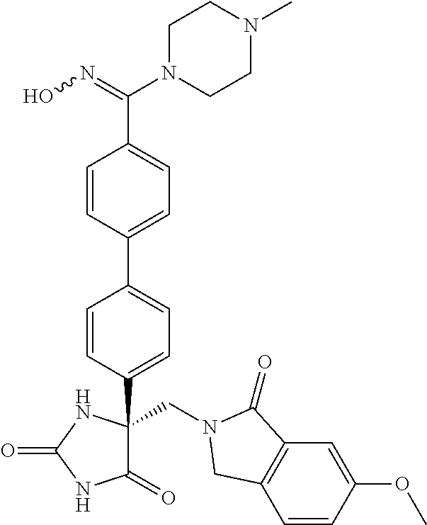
C(N1C(=O)C2=C(C=CC(OC)=C2)C1)C1(C2=CC=C(C3=CC=C(C(=NO)N4CCN(C)CC4)C=C3)C=C2)C(=O)NC(=O)N1
